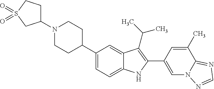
C1(C2CCN(C3CCS(=O)(=O)C3)CC2)=CC=C2C(=C1)C(C(C)C)=C(C1=CN3C(=NC=N3)C(C)=C1)N2
